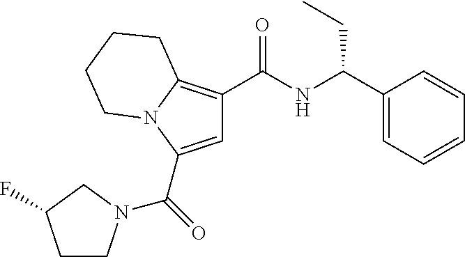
C(=O)(C1=CC(C(NC(C2=CC=CC=C2)CC)=O)=C2N1CCCC2)N1CCC(F)C1
